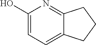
C1(O)=CC=C2C(=N1)CCC2
